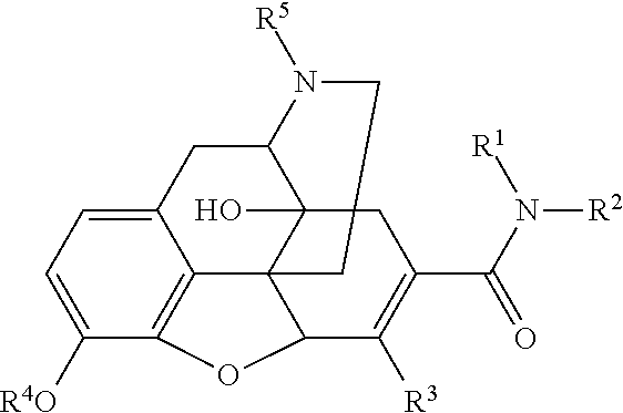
C12CC3=CC=C([R4O])C4=C3C3(C1(O)CC(C(N([R1])[R2])=O)=C([R3])C3O4)CCN2[R5]
